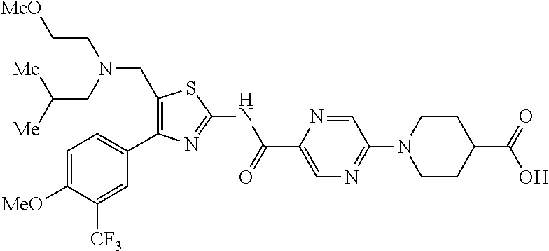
C1=C([MeO])C([CF3])=CC(C2=C(CN(CC[MeO])CC([Me])[Me])SC(NC(C3=CN=C(N4CCC(C(=O)O)CC4)C=N3)=O)=N2)=C1
